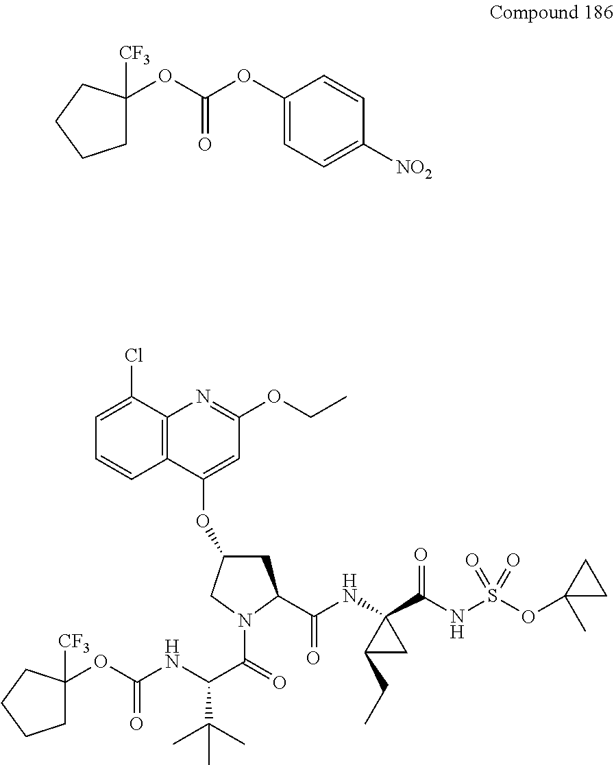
O(C(=O)OC1=CC=C([NO2])C=C1)C1([CF3])CCCC1.C1=C(Cl)C2=C(C=C1)C(OC1CC(C(=O)NC3(C(NS(OC4(C)CC4)(=O)=O)=O)CC3CC)N(C(C(NC(OC3([CF3])CCCC3)=O)C(C)(C)C)=O)C1)=CC(OCC)=N2
